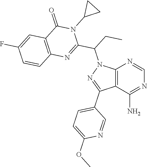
C12=C(C(N)=NC=N1)C(C1=CC=C(OC)N=C1)=NN2C(CC)C1=NC2=C(C(=O)N1C1CC1)C=C(F)C=C2
